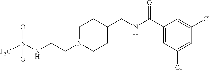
N(CCN1CCC(CNC(C2=CC(Cl)=CC(Cl)=C2)=O)CC1)S([F3C])(=O)=O
